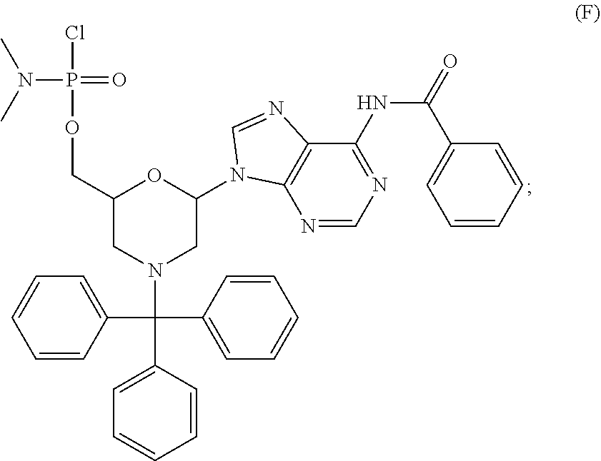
C1=CC=CC(C(C2=CC=CC=C2)(N2CC(N3C4=C(C(NC(C5=CC=CC=C5)=O)=NC=N4)N=C3)OC(COP(Cl)(=O)N(C)C)C2)C2=CC=CC=C2)=C1
